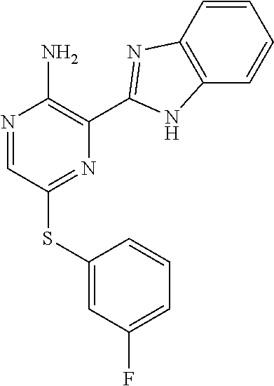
N1=CC(SC2=CC(F)=CC=C2)=NC(C2=NC3=C(C=CC=C3)N2)=C1N
